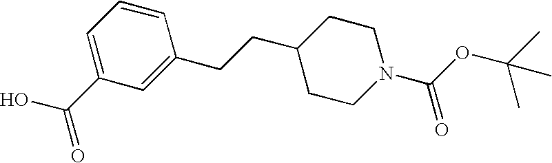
C1=C(C(O)=O)C=C(CCC2CCN(C(OC(C)(C)C)=O)CC2)C=C1
